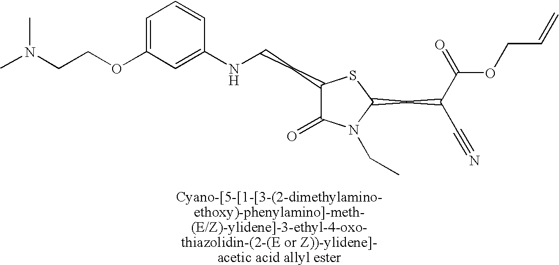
C1(CCNC2=CC(OCCN(C)C)=CC=C2)C(=O)N(CC)C(CC(C(=O)OCC=C)C#N)S1
